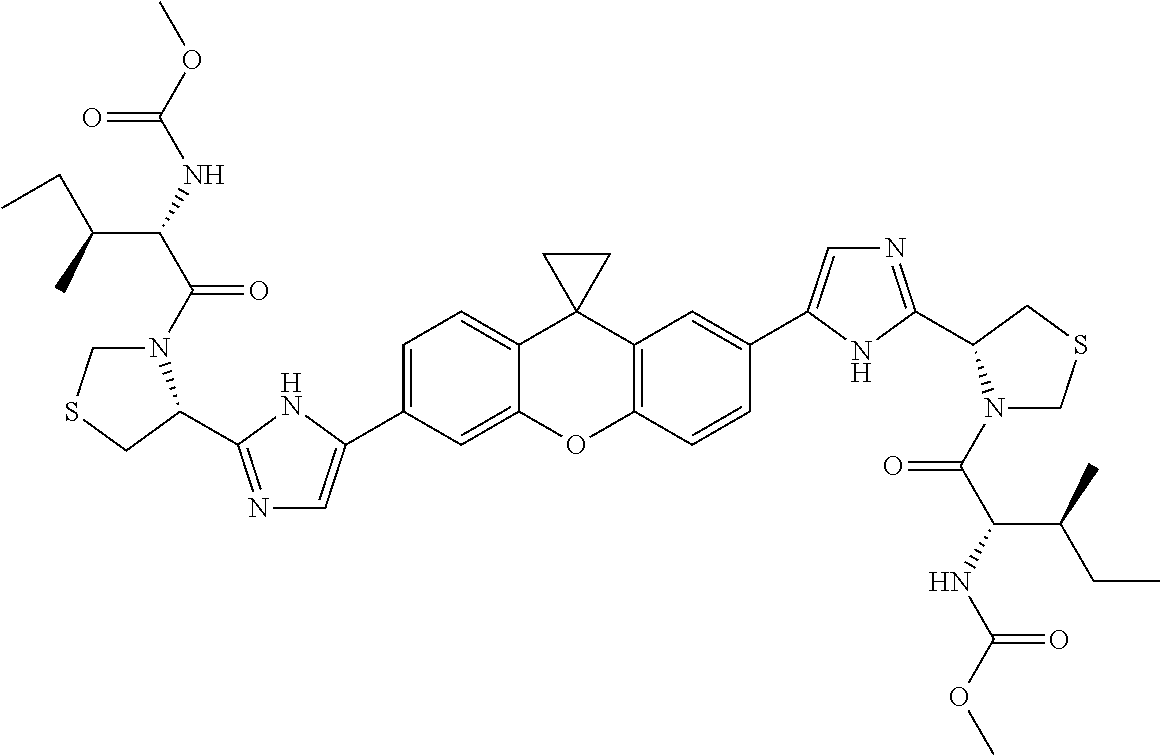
C1(C2=CN=C(C3N(C(=O)C(C(C)CC)NC(=O)OC)CSC3)N2)=CC=C2C3(C4=C(C=CC(C5=CN=C(C6N(C(=O)C(NC(=O)OC)C(C)CC)CSC6)N5)=C4)OC2=C1)CC3
